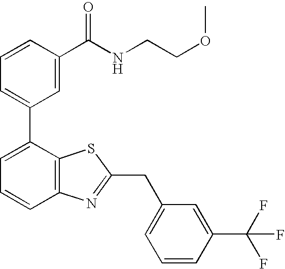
C1=CC(C(NCCOC)=O)=CC(C2=CC=CC3=C2SC(CC2=CC=CC(C(F)(F)F)=C2)=N3)=C1
